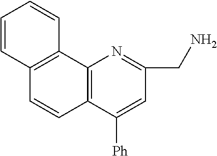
C12=C(C([Ph])=CC(CN)=N1)C=CC1=C2C=CC=C1
